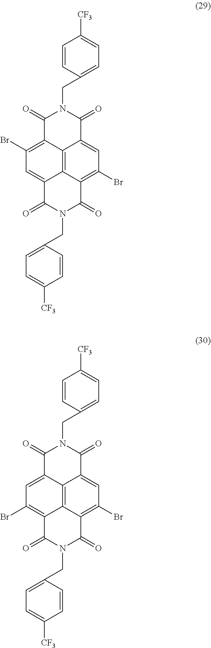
C12=C3C4=C(Br)C=C1C(=O)N(CC1=CC=C([CF3])C=C1)C(=O)C2=C(Br)C=C3C(=O)N(CC1=CC=C([CF3])C=C1)C4=O.C12=C3C4=C(Br)C=C1C(=O)N(CC1=CC=C([CF3])C=C1)C(=O)C2=CC(Br)=C3C(=O)N(CC1=CC=C([CF3])C=C1)C4=O
